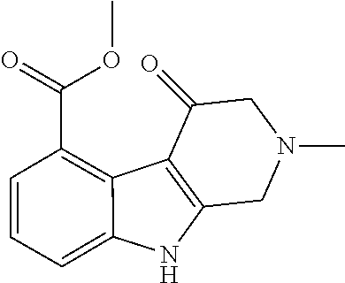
C1(=O)CN(C)CC2=C1C1=C(C(=O)OC)C=CC=C1N2
